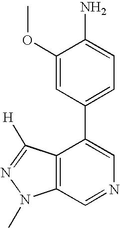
C1(OC)=CC(C2=CN=CC3=C2C([H])=NN3C)=CC=C1N
